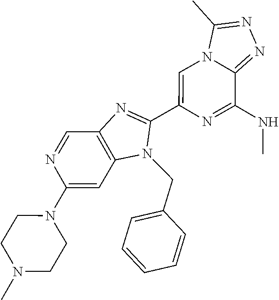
N1=CC2=C(C=C1N1CCN(C)CC1)N(CC1=CC=CC=C1)C(C1=CN3C(=NN=C3C)C(NC)=N1)=N2
